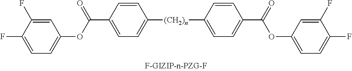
[(CH2)n](C1=CC=C(C(=O)OC2=CC=C(F)C(F)=C2)C=C1)C1=CC=C(C(=O)OC2=CC=C(F)C(F)=C2)C=C1
